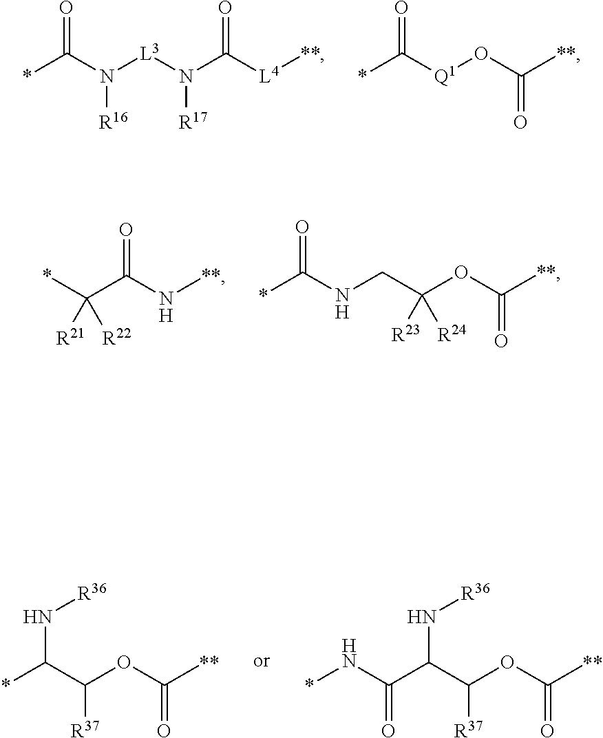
*C(N([L3]N(C([L4][**])=O)[R17])[R16])=O.*C([Q1]OC([**])=O)=O.*C(C(N[**])=O)([R21])[R22].*C(NCC(OC([**])=O)([R24])[R23])=O.*C(C(OC([**])=O)[R37])N[R36].C(C(C(OC([**])=O)[R37])N[R36])(=O)N*
